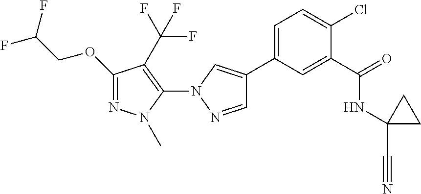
C1(OCC(F)F)=NN(C)C(N2N=CC(C3=CC=C(Cl)C(C(=O)NC4(C#N)CC4)=C3)=C2)=C1C(F)(F)F
